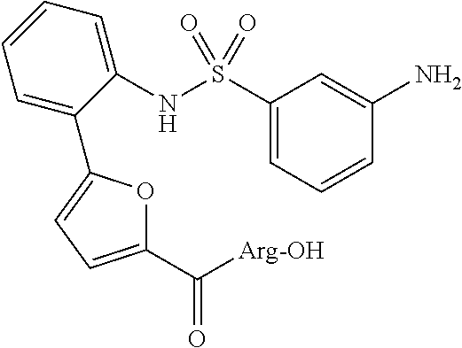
C1(C([Arg-OH])=O)=CC=C(C2=CC=CC=C2NS(C2=CC=CC(N)=C2)(=O)=O)O1
